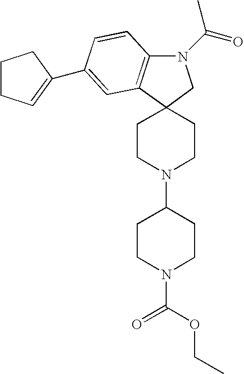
N1(C(=O)C)C2=C(C3(C1)CCN(C1CCN(C(OCC)=O)CC1)CC3)C=C(C1=CCCC1)C=C2
